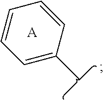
C1=C(C)C=CC=C1.[A]
